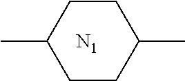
C1CC(C)CCC1C.[N1]
